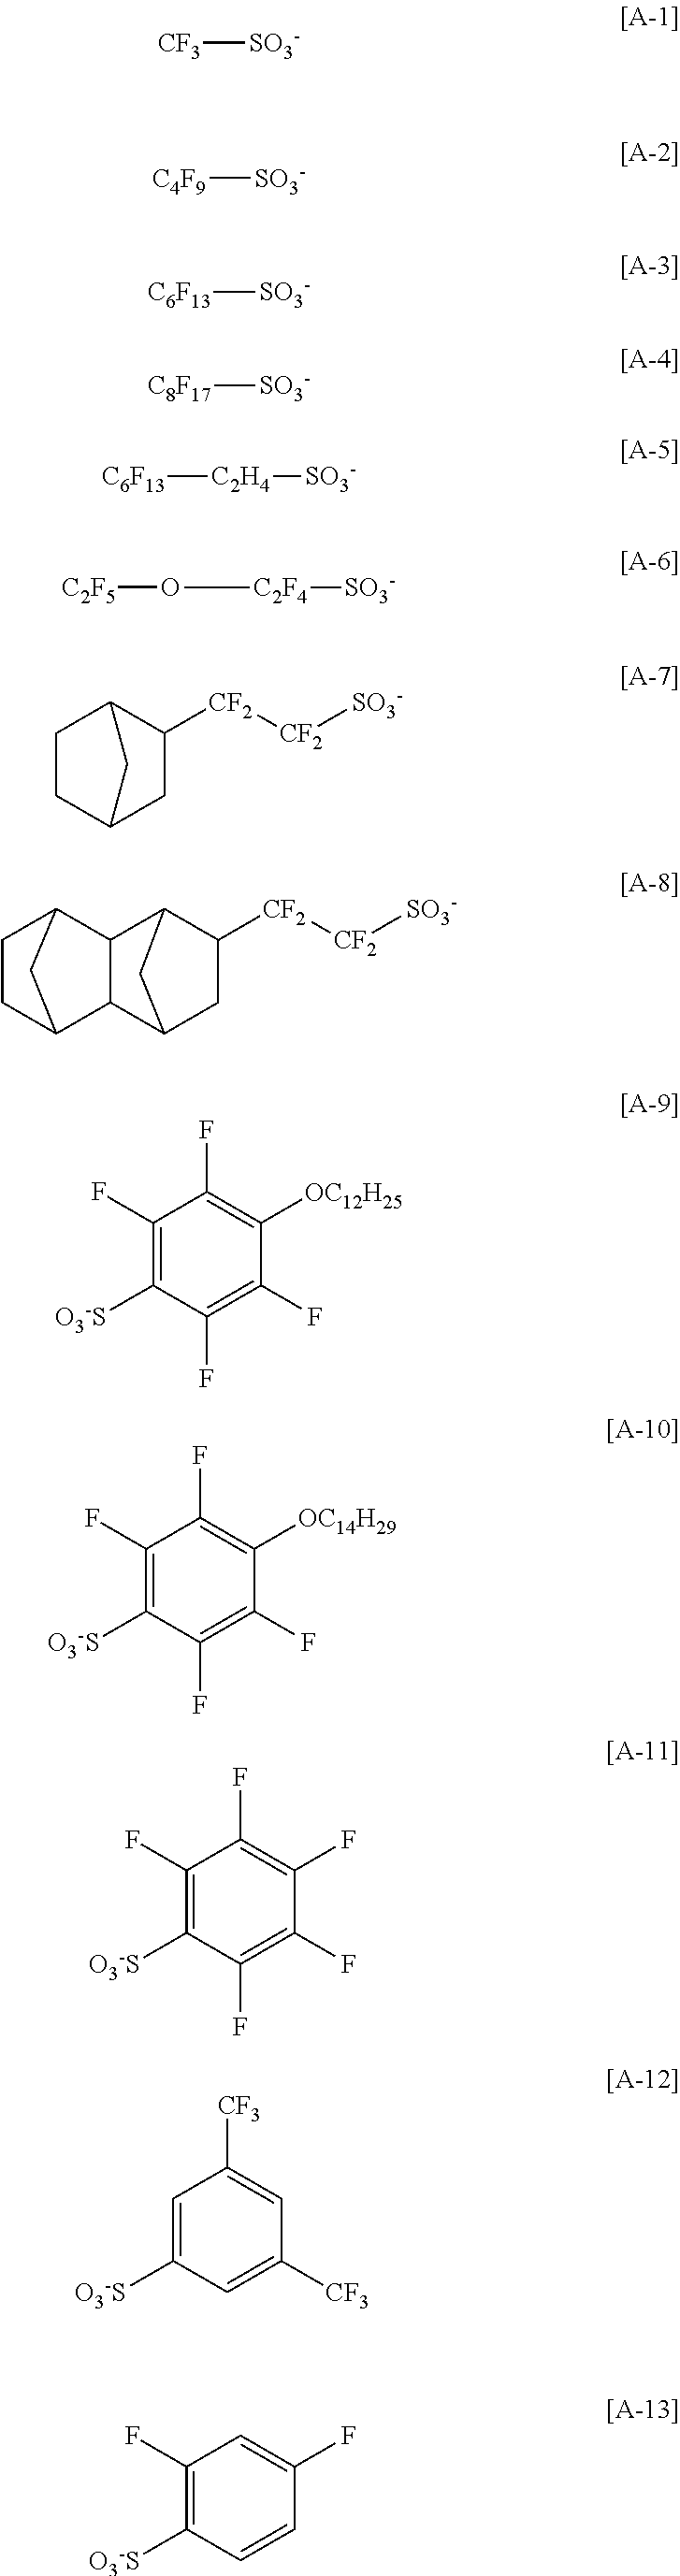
[CF3][SO3-].[C4F9][SO3-].[C6F13][SO3-].[C8F17][SO3-].[C6F13][C2H4][SO3-].[C2F5]O[C2F4][SO3-].C1C2CC([CF2][CF2][SO3-])C(C1)C2.C12CC([CF2][CF2][SO3-])C(C1)C1C2C2CCC1C2.C1(F)=C([O3-S])C(F)=C(F)C([OC12H25])=C1F.C1(F)=C([O3-S])C(F)=C(F)C([OC14H29])=C1F.C1(F)=C([O3-S])C(F)=C(F)C(F)=C1F.C1=C([O3-S])C=C([CF3])C=C1[CF3].C1(F)=C([O3-S])C=CC(F)=C1
